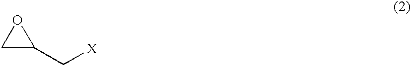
C1(C[X])OC1
